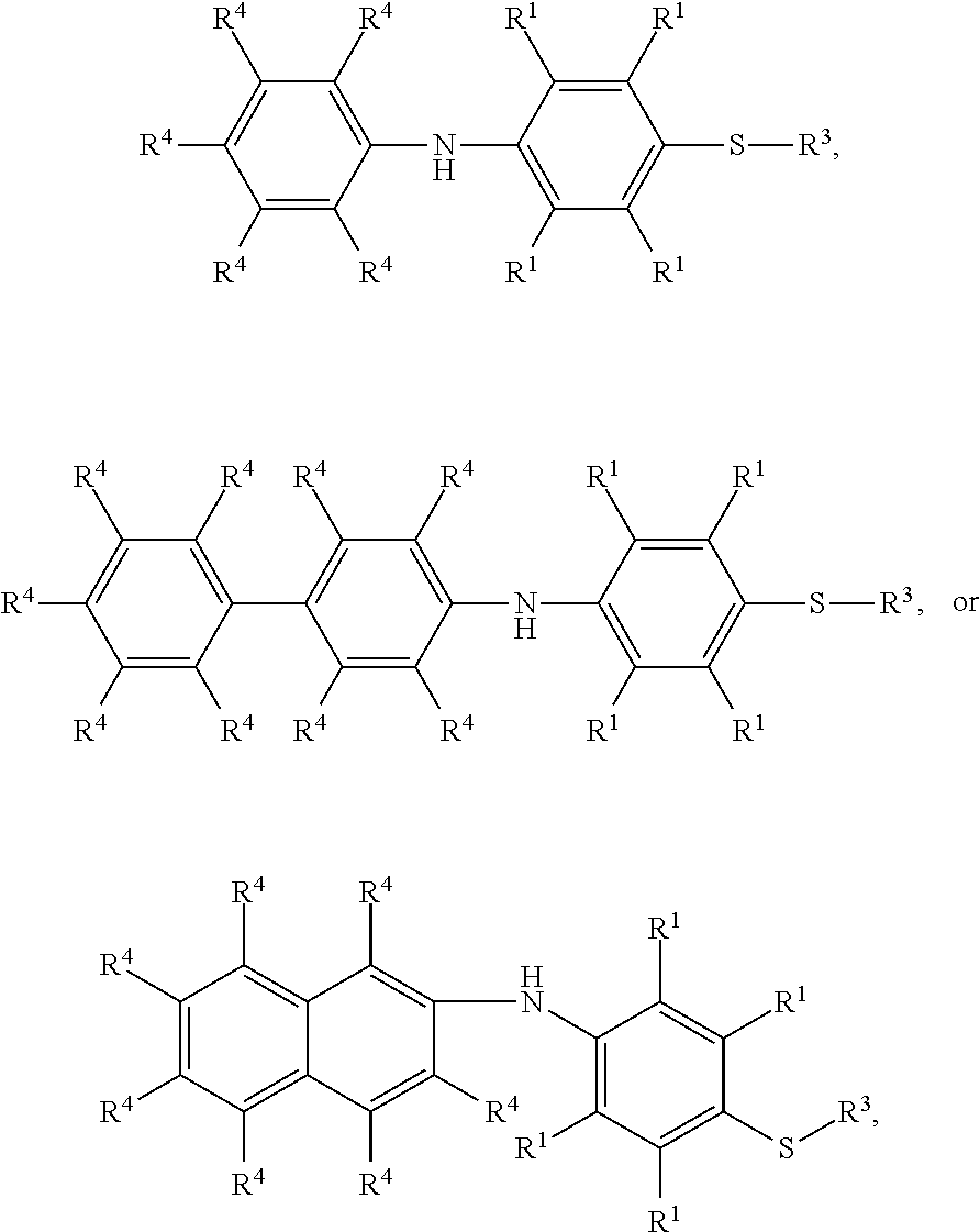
C1([R4])=C([R4])C(NC2=C([R1])C([R1])=C(S[R3])C([R1])=C2[R1])=C([R4])C([R4])=C1C1=C([R4])C([R4])=C([R4])C([R4])=C1[R4].C1([R4])=C([R4])C([R4])=C2C(=C1[R4])C([R4])=C(NC1=C([R1])C([R1])=C(S[R3])C([R1])=C1[R1])C([R4])=C2[R4].[R4]C1=C([R4])C([R4])=C(NC2=C([R1])C([R1])=C(S[R3])C([R1])=C2[R1])C([R4])=C1[R4]
